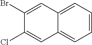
C12=CC=CC=C1C=C(Br)C(Cl)=C2
